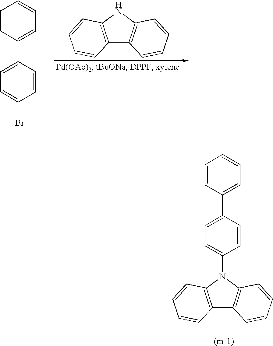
C12=C(NC3=C1C=CC=C3)C=CC=C2.C1=CC(C2=CC=C(Br)C=C2)=CC=C1.C12=C(N(C3=CC=C(C4=CC=CC=C4)C=C3)C3=C1C=CC=C3)C=CC=C2
